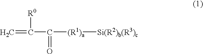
C=C([R0])C(=O)[(R1)a][Si(R2)b(R3)c]
